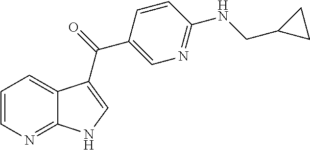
C1=CN=C2C(=C1)C(C(=O)C1=CN=C(NCC3CC3)C=C1)=CN2
